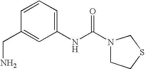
C(C1=CC(NC(N2CCSC2)=O)=CC=C1)N
